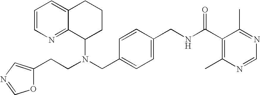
N(CC1=CC=C(CNC(C2=C(C)N=CN=C2C)=O)C=C1)(C1CCCC2=CC=CN=C12)CCC1=CN=CO1
